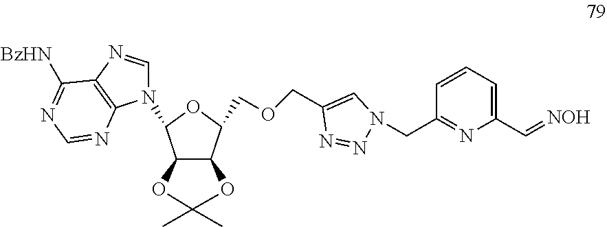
C12C(C(COCC3=CN(CC4=NC(C=[NOH])=CC=C4)N=N3)OC1N1C=NC3=C1N=CN=C3[BzHN])OC(C)(C)O2
